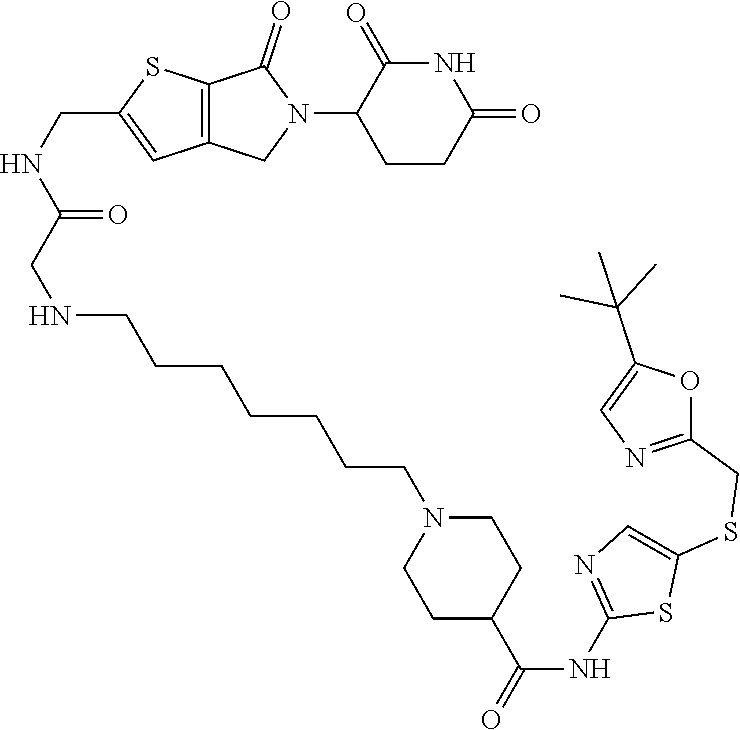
C1CC(=O)NC(=O)C1N1C(=O)C2=C(C1)C=C(CNC(CNCCCCCCCN1CCC(C(NC3=NC=C(SCC4=NC=C(C(C)(C)C)O4)S3)=O)CC1)=O)S2
